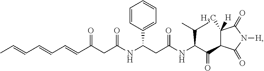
C(C=CC=CC(CC(NC(CC(NC(C(=O)C1C(C)([H])C(=O)N([H])C1=O)C(C)C)=O)C1=CC=CC=C1)=O)=O)=CC
